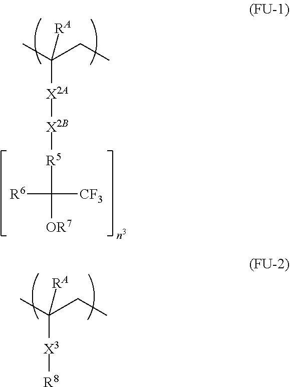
CC(CC)([RA])[X2A][X2B][R5]C([CF3])([R6])[OR7].CC(CC)([RA])[X3][R8]
